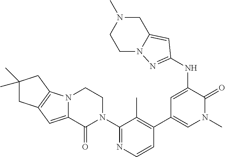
N12C(=CC3=C1CC(C)(C)C3)C(=O)N(C1=NC=CC(C3=CN(C)C(=O)C(NC4=NN5CCN(C)CC5=C4)=C3)=C1C)CC2
